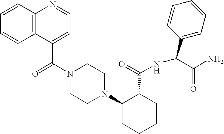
C(N1CCN(C2CCCCC2C(=O)NC(C2=CC=CC=C2)C(N)=O)CC1)(=O)C1=CC=NC2=C1C=CC=C2
